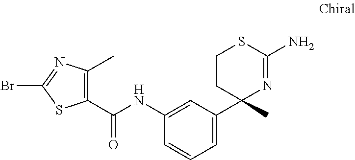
C1(C)=C(C(NC2=CC(C3(C)N=C(N)SCC3)=CC=C2)=O)SC(Br)=N1
